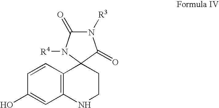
N1([R3])C(=O)N([R4])C2(C1=O)C1=C(NCC2)C=C(O)C=C1
